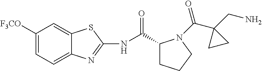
C1([F3CO])=CC=C2C(=C1)SC(NC(C1CCCN1C(C1(CN)CC1)=O)=O)=N2
